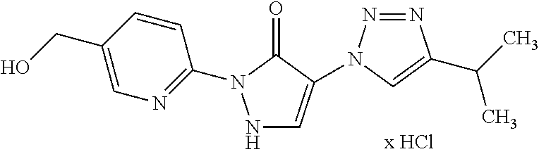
N1C=C(N2N=NC(C(C)C)=C2)C(=O)N1C1=NC=C(CO)C=C1
